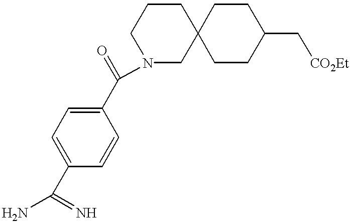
C(C1=CC=C(C(N)=N)C=C1)(=O)N1CC2(CCC1)CCC(C[CO2Et])CC2
